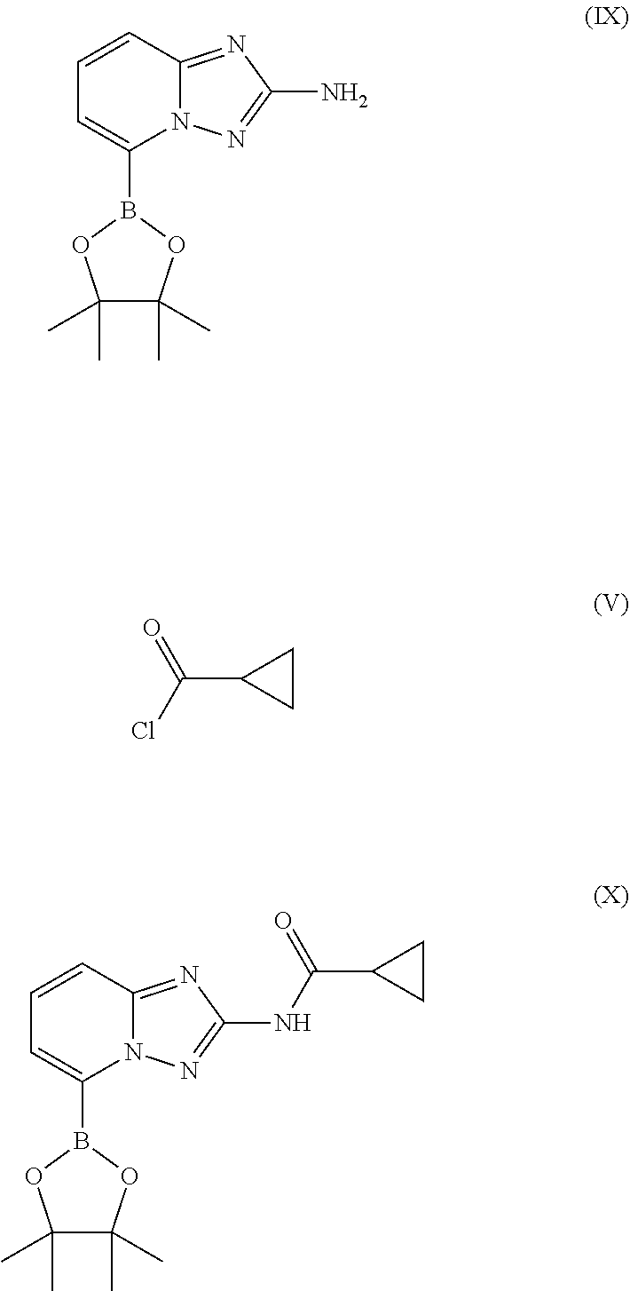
C1=CC2=NC(N)=NN2C(B2OC(C)(C)C(C)(C)O2)=C1.C(C1CC1)(Cl)=O.C1=CC2=NC(NC(=O)C3CC3)=NN2C(B2OC(C)(C)C(C)(C)O2)=C1
